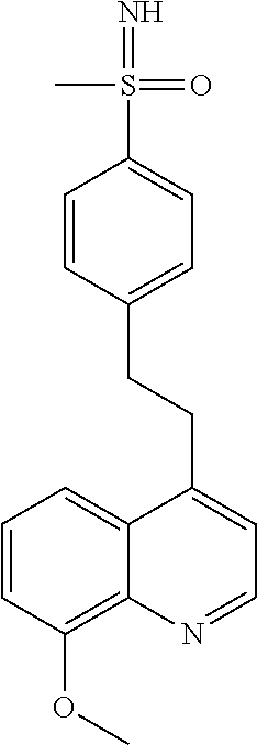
C1=CC(OC)=C2C(=C1)C(CCC1=CC=C(S(=N)(=O)C)C=C1)=CC=N2
